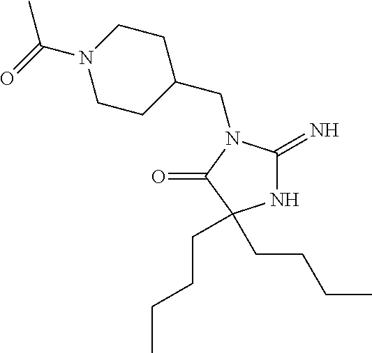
N1C(=N)N(CC2CCN(C(=O)C)CC2)C(=O)C1(CCCC)CCCC
